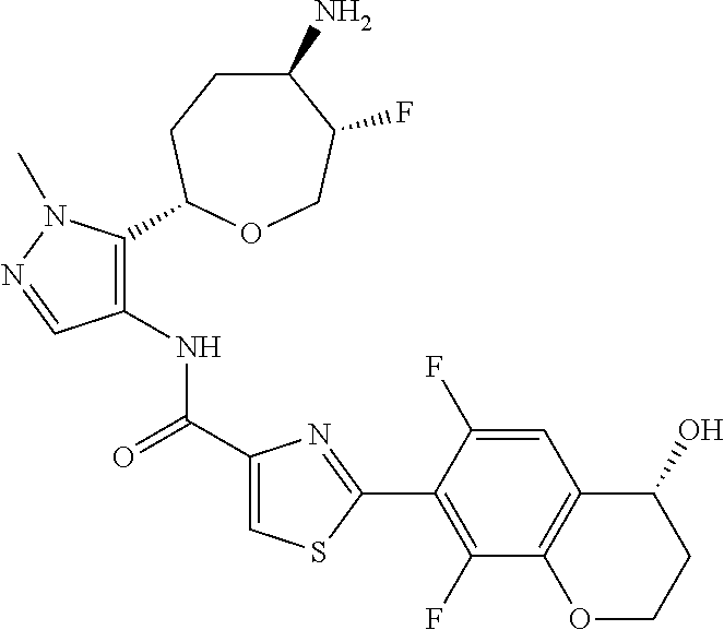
C1(N)CCC(C2=C(NC(C3=CSC(C4=C(F)C5=C(C=C4F)C(O)CCO5)=N3)=O)C=NN2C)OCC1F
